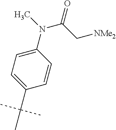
C1=C(N(C)C(C[NMe2])=O)C=CC(C(C)(C)C)=C1
